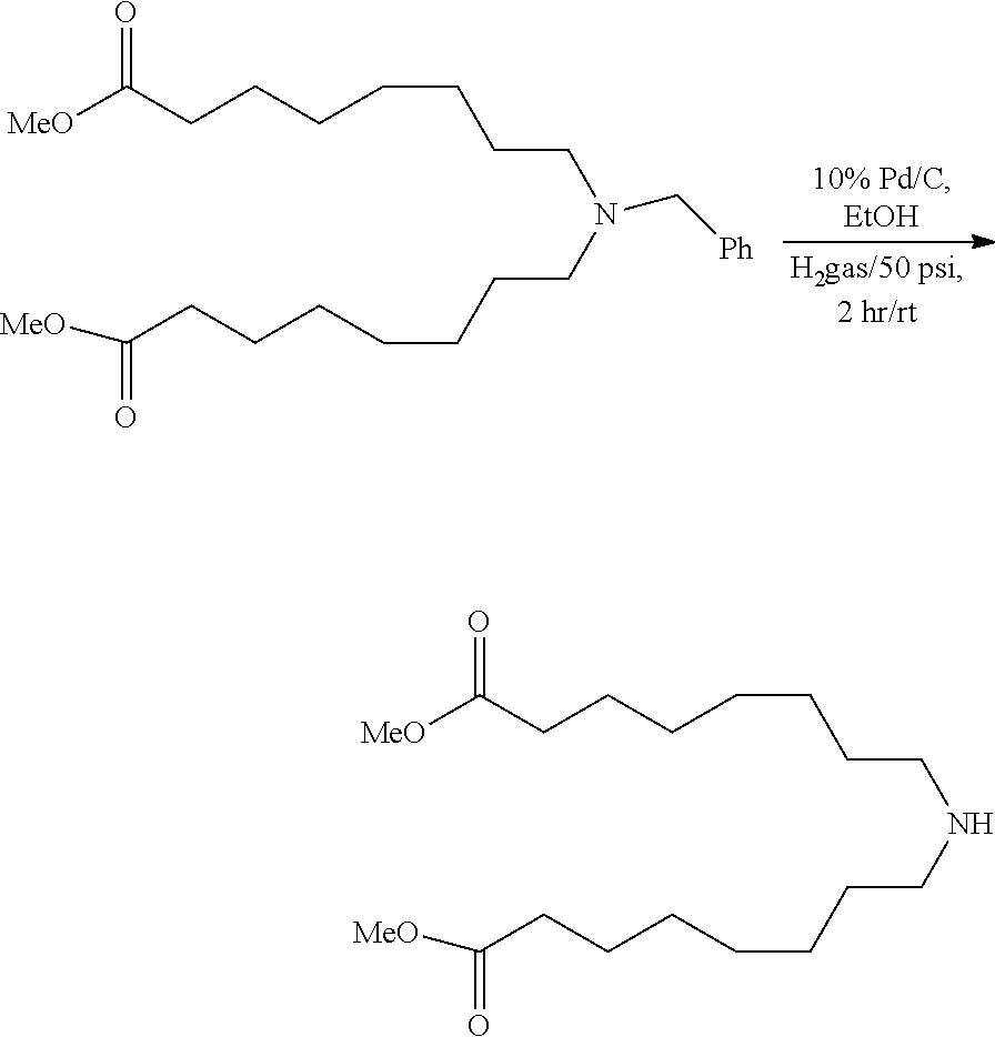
[MeO]C(CCCCCCCN(C[Ph])CCCCCCCC(=O)[MeO])=O.[MeO]C(CCCCCCCNCCCCCCCC(=O)[MeO])=O
